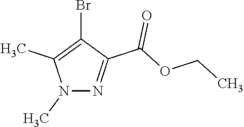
N1(C)N=C(C(OCC)=O)C(Br)=C1C
